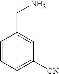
C1=CC=C([CN])C=C1CN
